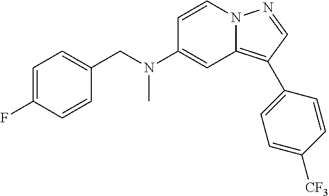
C1=CN2C(=C(C3=CC=C([CF3])C=C3)C=N2)C=C1N(CC1=CC=C(F)C=C1)C
